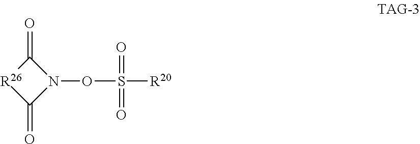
[R26]1C(=O)N(OS([R20])(=O)=O)C1=O
